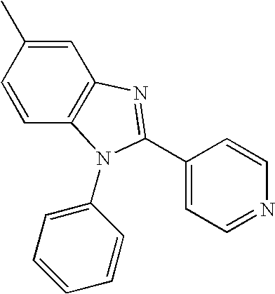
C1(C2=NC3=C(C=CC(C)=C3)N2C2=CC=CC=C2)=CC=NC=C1
